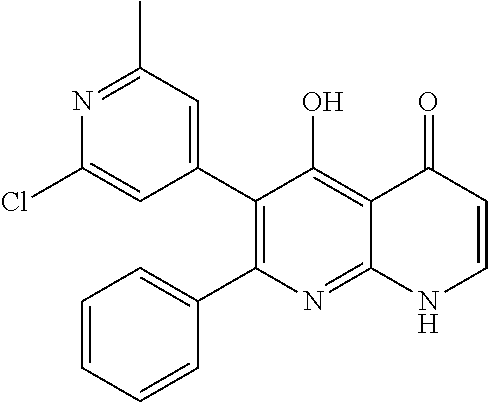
N1=C(C)C=C(C2=C(C3=CC=CC=C3)N=C3C(=C2O)C(=O)C=CN3)C=C1Cl
